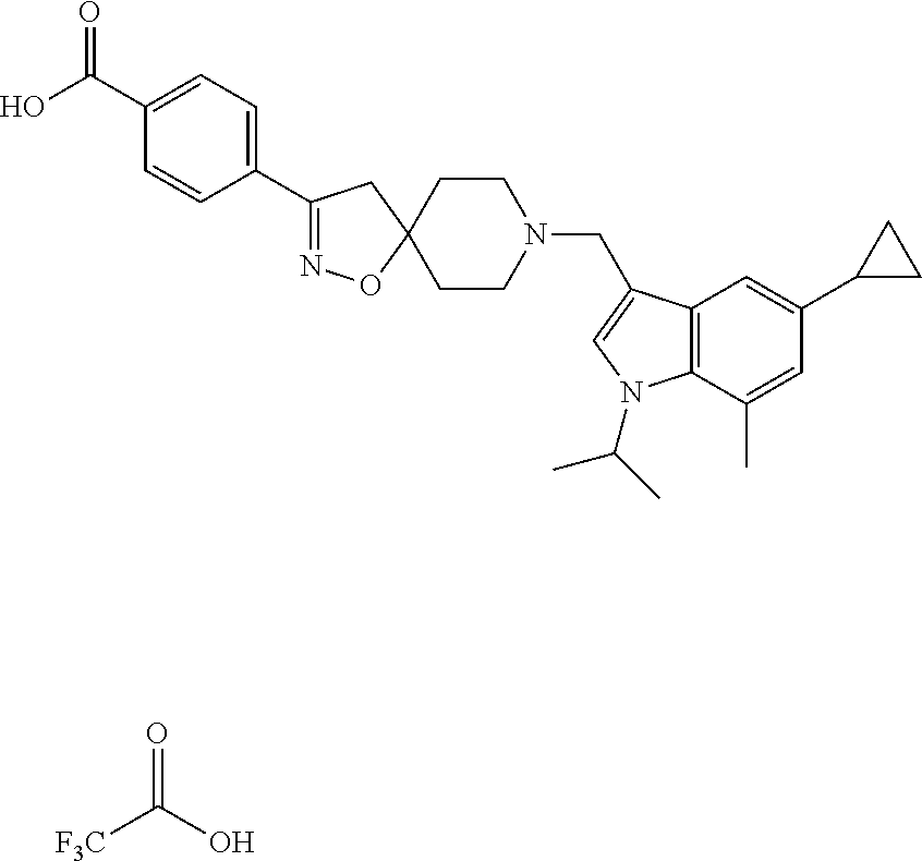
O=C(O)[F3C].O=C(C1=CC=C(C2=NOC3(C2)CCN(CC2=CN(C(C)C)C4=C2C=C(C2CC2)C=C4C)CC3)C=C1)O
